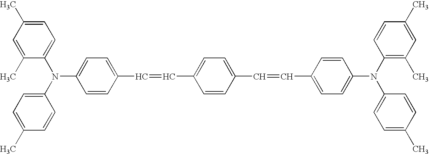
C1=CC(C=CC2=CC=C(C=CC3=CC=C(N(C4=C(C)C=C(C)C=C4)C4=CC=C(C)C=C4)C=C3)C=C2)=CC=C1N(C1=CC=C(C)C=C1)C1=CC=C(C)C=C1C
